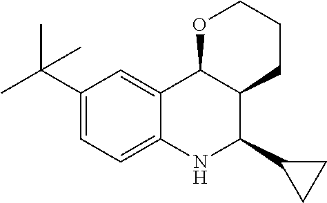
C12=CC(C(C)(C)C)=CC=C1NC(C1CC1)C1C2OCCC1
